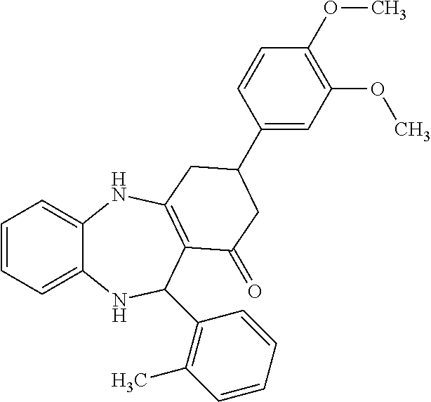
C1=CC=C2C(=C1)NC1=C(C(=O)CC(C3=CC(OC)=C(OC)C=C3)C1)C(C1=C(C)C=CC=C1)N2
